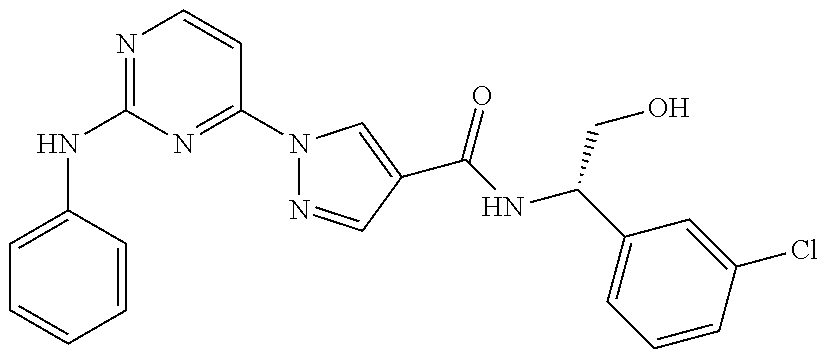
C1(NC2=NC=CC(N3N=CC(C(NC(C4=CC=CC(Cl)=C4)CO)=O)=C3)=N2)=CC=CC=C1
